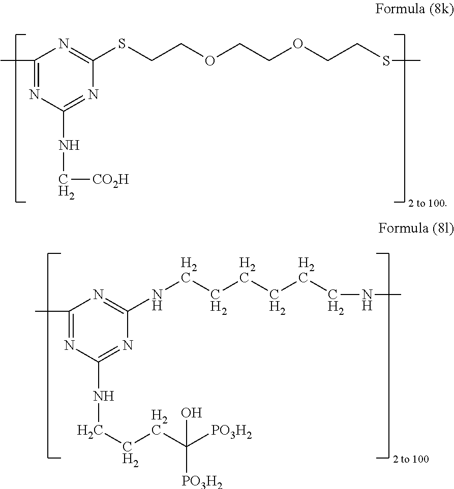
C1(C)=NC(NC[CO2H])=NC(SCCOCCOCCSC)=N1.C1(C)=NC(NCCCC([PO3H2])([PO3H2])O)=NC(NCCCCCCNC)=N1
